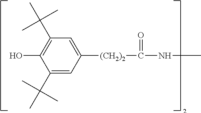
C1(C(C)(C)C)=C(O)C(C(C)(C)C)=CC([(CH2)2]C(NC)=O)=C1
